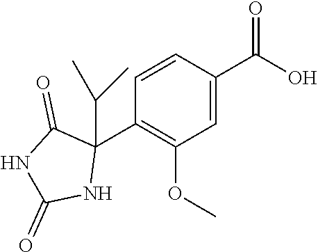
C1=CC(C(O)=O)=CC(OC)=C1C1(C(C)C)C(=O)NC(=O)N1
